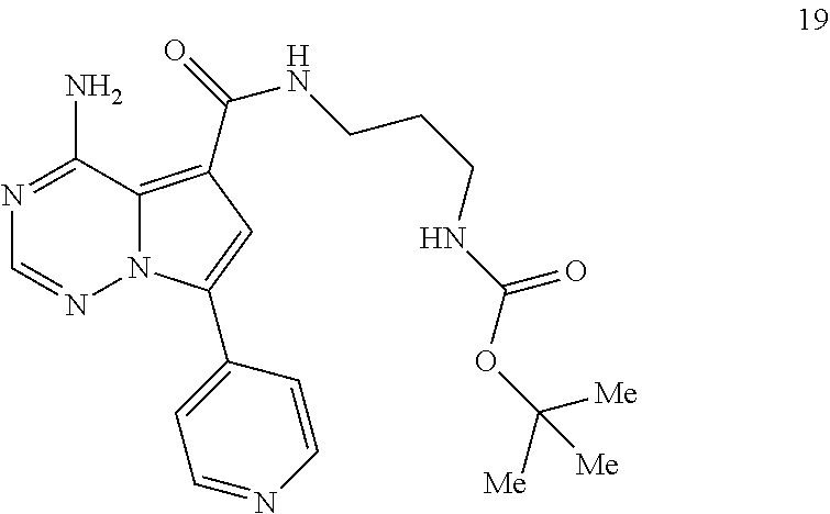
N1=C(N)C2=C(C(=O)NCCCNC(OC([Me])([Me])[Me])=O)C=C(C3=CC=NC=C3)N2N=C1
